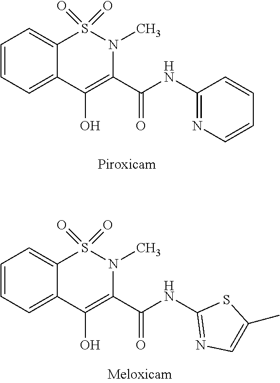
C1=CC=C2C(=C1)S(=O)(=O)N(C)C(C(NC1=NC=CC=C1)=O)=C2O.C1=CC=C2C(=C1)S(=O)(=O)N(C)C(C(NC1=NC=C(C)S1)=O)=C2O
